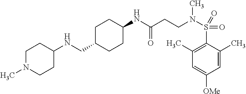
C1(CNC2CCN(C)CC2)CCC(NC(CCN(S(C2=C(C)C=C([OMe])C=C2C)(=O)=O)C)=O)CC1
